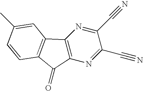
C12=C(N=C(C#N)C(C#N)=N1)C1=C(C2=O)C=CC(C)=C1
